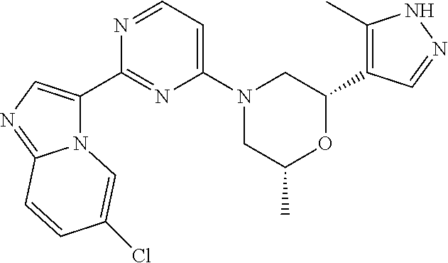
N12C(C3=NC(N4CC(C)OC(C5=C(C)NN=C5)C4)=CC=N3)=CN=C1C=CC(Cl)=C2
